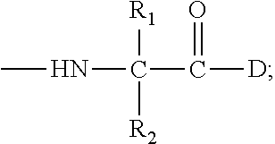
CNC(C([D])=O)([R1])[R2]
